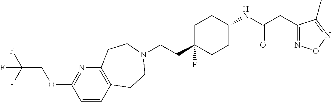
C(CC1(F)CCC(NC(CC2=NON=C2C)=O)CC1)N1CCC2=C(N=C(OCC(F)(F)F)C=C2)CC1
